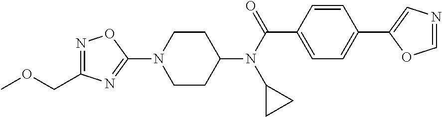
C1CC(N(C(C2=CC=C(C3=CN=CO3)C=C2)=O)C2CC2)CCN1C1=NC(COC)=NO1
